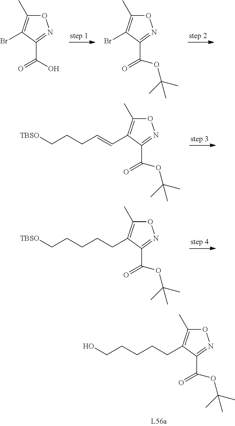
O1C(C)=C(CCCCCO)C(C(OC(C)(C)C)=O)=N1.O1C(C)=C(Br)C(C(O)=O)=N1.O1C(C)=C(Br)C(C(OC(C)(C)C)=O)=N1.O1C(C)=C(C=CCCC[TBSO])C(C(OC(C)(C)C)=O)=N1.O1C(C)=C(CCCCC[TBSO])C(C(OC(C)(C)C)=O)=N1
